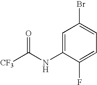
C1=C(NC([CF3])=O)C(F)=CC=C1Br
